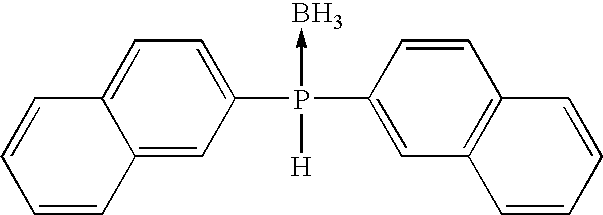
C12=CC(P(C3=CC4=C(C=C3)C=CC=C4)(->B)[H])=CC=C1C=CC=C2
